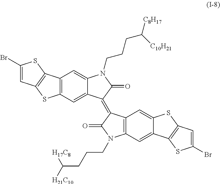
C12=C(C=C3C(=C1)N(CCCC([C8H17])[C10H21])C(=O)C3=C1C3=C(N(CCCC([H21C10])[H17C8])C1=O)C=C1C(=C3)SC3=C1SC(Br)=C3)SC1=C2SC(Br)=C1
